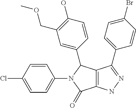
C12=C(NN=C1C1=CC=C(Br)C=C1)C(=O)N(C1=CC=C(Cl)C=C1)C2C1=CC(COC)=C(O)C=C1
